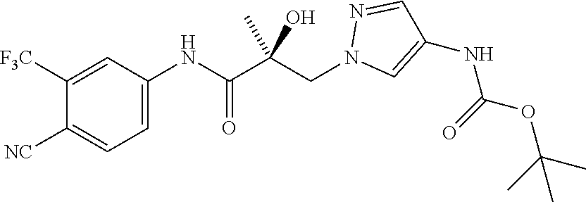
C1([F3C])=CC(NC(C(CN2C=C(NC(=O)OC(C)(C)C)C=N2)(C)O)=O)=CC=C1[NC]
